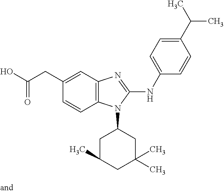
C12=C(C=C(CC(O)=O)C=C1)N=C(NC1=CC=C(C(C)C)C=C1)N2C1CC(C)CC(C)(C)C1
